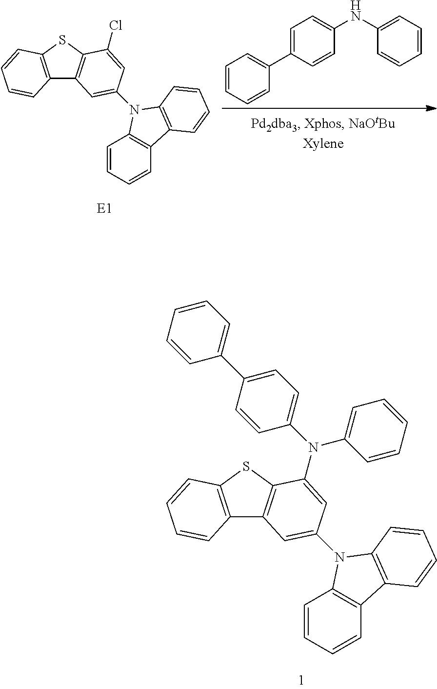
C12=C(SC3=C1C=C(N1C4=C(C=CC=C4)C4=C1C=CC=C4)C=C3Cl)C=CC=C2.C1=CC=CC(C2=CC=C(NC3=CC=CC=C3)C=C2)=C1.C12=C(SC3=C1C=C(N1C4=C(C=CC=C4)C4=C1C=CC=C4)C=C3N(C1=CC=C(C3=CC=CC=C3)C=C1)C1=CC=CC=C1)C=CC=C2
